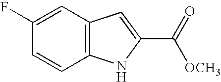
C1(F)=CC2=C(C=C1)NC(C(=O)[OCH3])=C2
